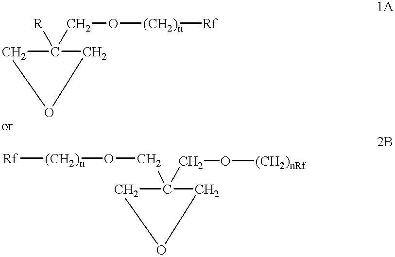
C1C(CO[(CH2)n][Rf])([R])CO1.C1C(CO[(CH2)nRf])(CO[(CH2)n][Rf])CO1
